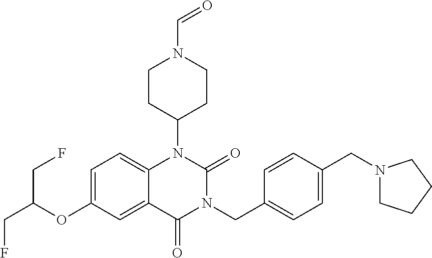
C12=CC=C(OC(CF)CF)C=C1C(=O)N(CC1=CC=C(CN3CCCC3)C=C1)C(=O)N2C1CCN(C=O)CC1
